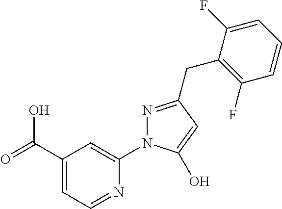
C1(C(=O)O)=CC=NC(N2N=C(CC3=C(F)C=CC=C3F)C=C2O)=C1
